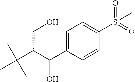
CC(C(C(C1=CC=C(S(=O)(=O)C)C=C1)O)CO)(C)C
